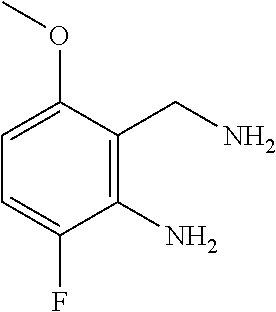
C1=C(F)C(N)=C(CN)C(OC)=C1
